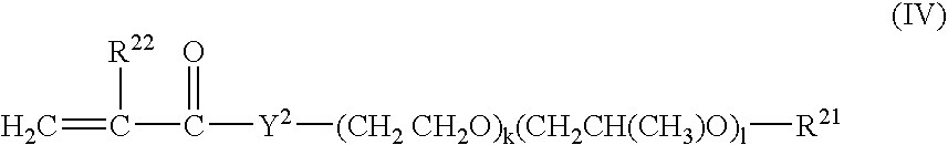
C=C([R22])C([Y2][(CH2 CH2O)k(CH2CH(CH3)O)l][R21])=O
